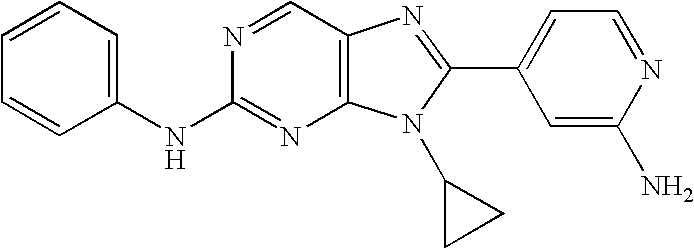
C1=CC=C(NC2=NC3=C(C=N2)N=C(C2=CC=NC(N)=C2)N3C2CC2)C=C1
